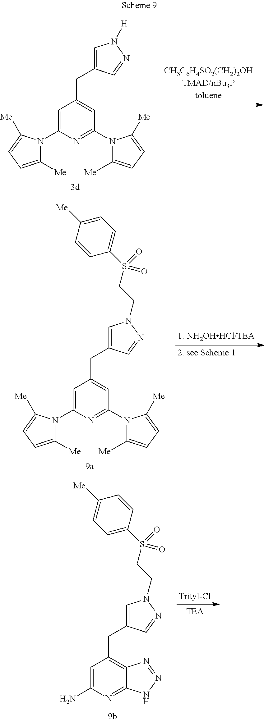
C1=C(N2C([Me])=CC=C2[Me])N=C(N2C([Me])=CC=C2[Me])C=C1CC1=CN([H])N=C1.C1=C(N2C([Me])=CC=C2[Me])N=C(N2C([Me])=CC=C2[Me])C=C1CC1=CN(CCS(C2=CC=C([Me])C=C2)(=O)=O)N=C1.C1=C(N)N=C2C(=C1CC1=CN(CCS(C3=CC=C([Me])C=C3)(=O)=O)N=C1)N=NN2
